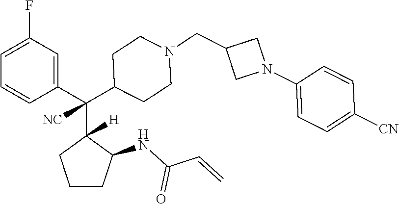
C1=C(F)C=C(C(C2([H])CCCC2NC(C=C)=O)(C2CCN(CC3CN(C4=CC=C([CN])C=C4)C3)CC2)[NC])C=C1
